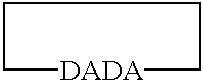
C1[DADA]CCC1
